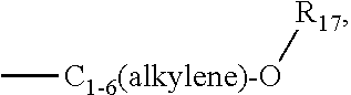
C[C1-6(alkylene)-O][R17]
